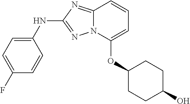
N12C(=NC(NC3=CC=C(F)C=C3)=N1)C=CC=C2OC1CCC(O)CC1
